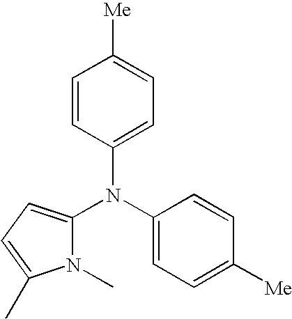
C1=CC(N(C2=CC=C([Me])C=C2)C2=CC=C(C)N2C)=CC=C1[Me]
